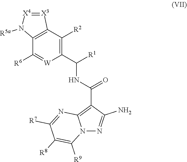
C1([R6])=[W]C(C(NC(C2=C3N(N=C2N)C([R9])=C([R8])C([R7])=N3)=O)[R1])=C([R2])C2=C1N([R5a])[X4]=[X3]2
